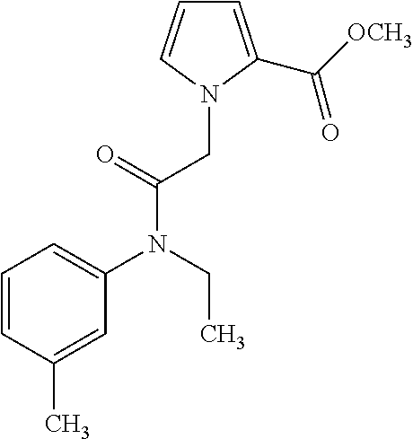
C1=CC(C)=CC(N(CC)C(CN2C(C([OCH3])=O)=CC=C2)=O)=C1
